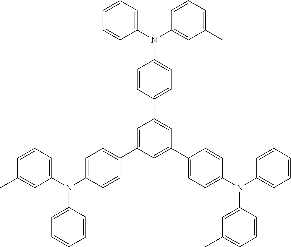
C1=CC=C(N(C2=CC=C(C3=CC(C4=CC=C(N(C5=CC(C)=CC=C5)C5=CC=CC=C5)C=C4)=CC(C4=CC=C(N(C5=CC(C)=CC=C5)C5=CC=CC=C5)C=C4)=C3)C=C2)C2=CC=CC=C2)C=C1C
